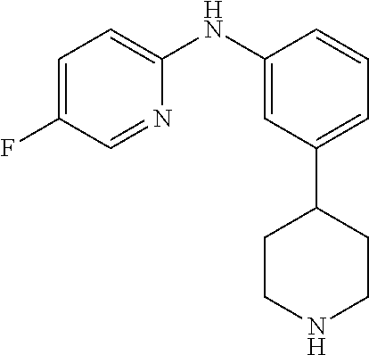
C1(NC2=CC=C(F)C=N2)=CC(C2CCNCC2)=CC=C1
